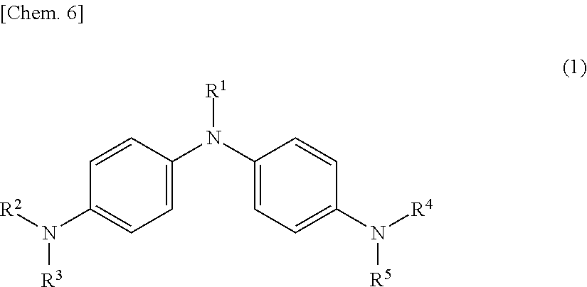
N([R4])(C1=CC=C(N([R1])C2=CC=C(N([R2])[R3])C=C2)C=C1)[R5]
